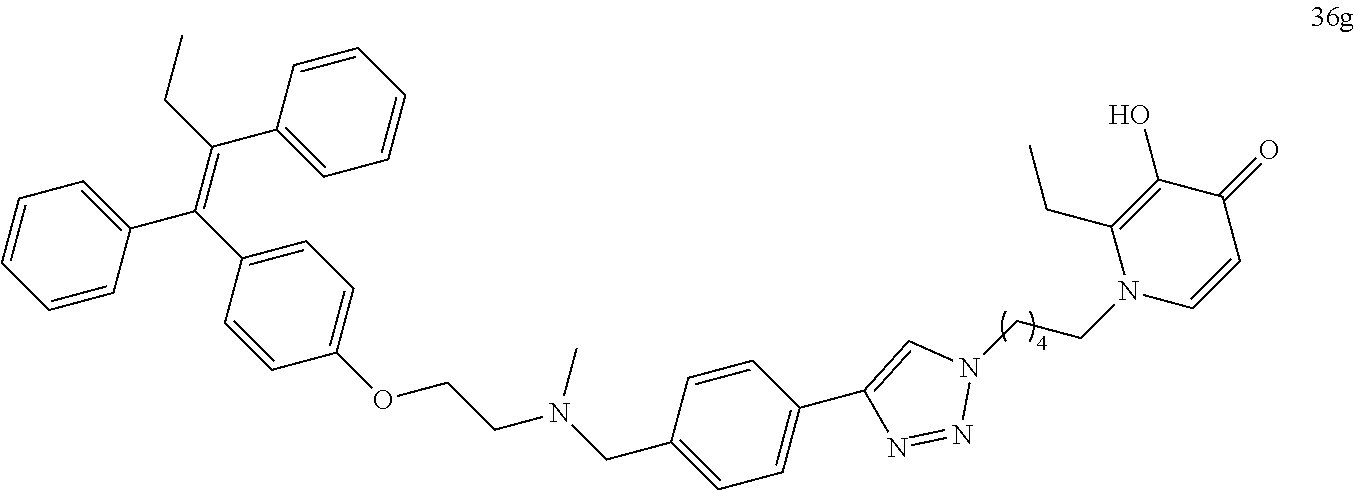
C1(C(=C(C2=CC=C(OCCN(CC3=CC=C(C4=CN(CCN5C=CC(=O)C(O)=C5CC)N=N4)C=C3)C)C=C2)C2=CC=CC=C2)CC)=CC=CC=C1
